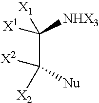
C(C([Nu])([X2])[X2])([X1])([X1])[NHX3]
